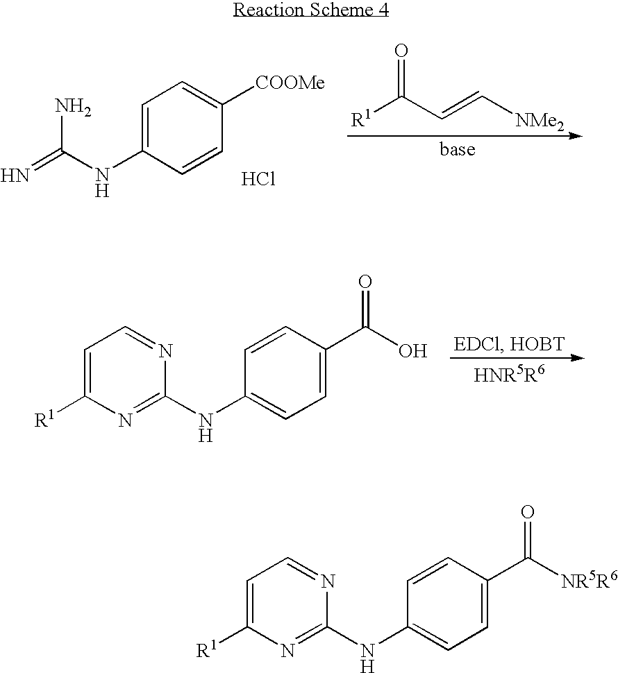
C1=C(NC(N)=N)C=CC([COOMe])=C1.O=C([R1])C=C[NMe2].Cl.C1=C([R1])N=C(NC2=CC=C(C(=O)O)C=C2)N=C1.C1=C([R1])N=C(NC2=CC=C(C(=O)[NR5R6])C=C2)N=C1
